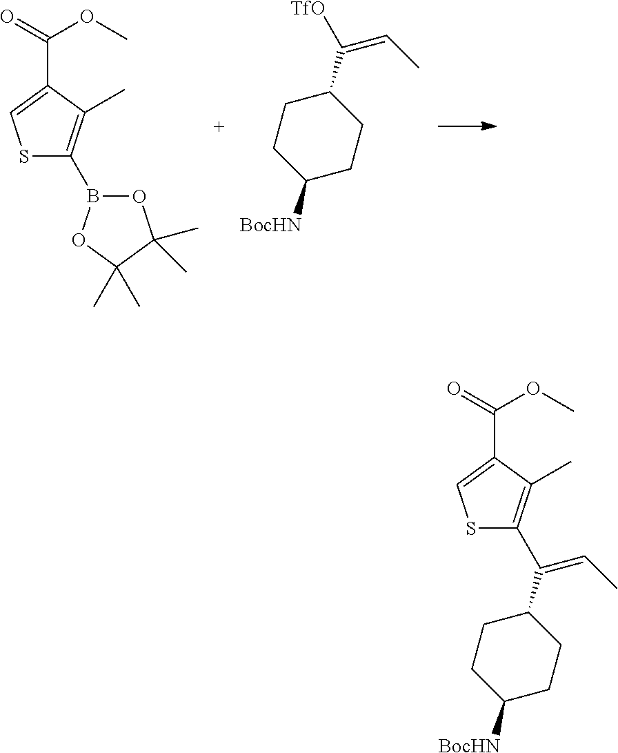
S1C(B2OC(C)(C)C(C)(C)O2)=C(C)C(C(OC)=O)=C1.C1([BocHN])CCC(C(=CC)[TfO])CC1.C1([BocHN])CCC(C(=CC)C2=C(C)C(C(OC)=O)=CS2)CC1
